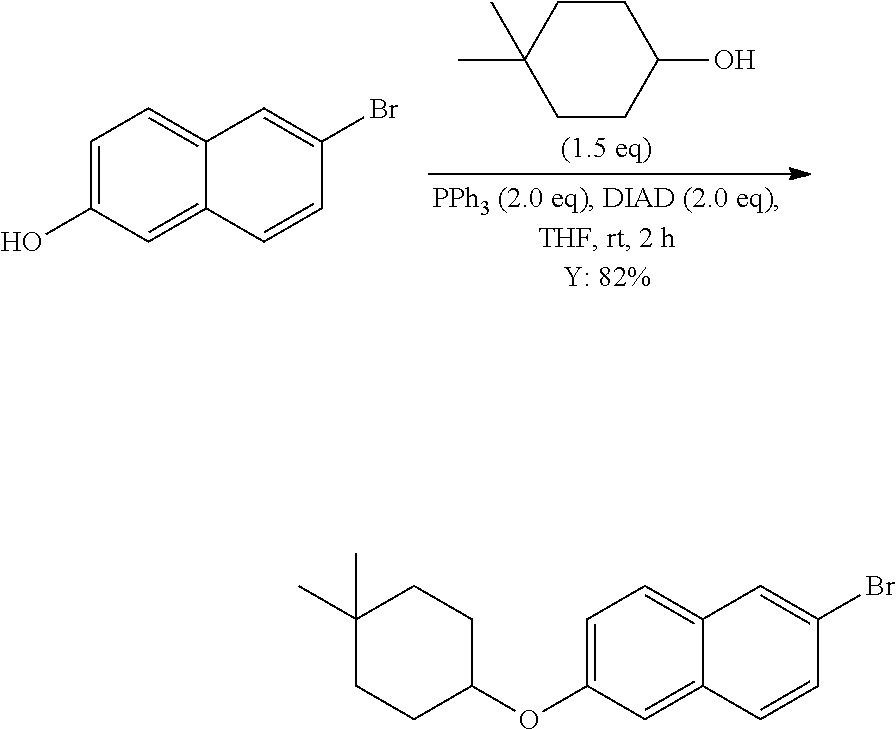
C1CC(O)CCC1(C)C.C1=C(O)C=C2C(=C1)C=C(Br)C=C2.C1=C(OC2CCC(C)(C)CC2)C=C2C(=C1)C=C(Br)C=C2
